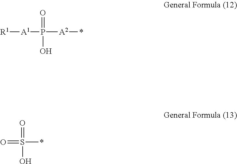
[R1][A1]P(=O)(O)[A2]*.O=S(=O)(O)*
